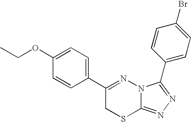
C1=CC(C2=NN3C(=NN=C3C3=CC=C(Br)C=C3)SC2)=CC=C1OCC
